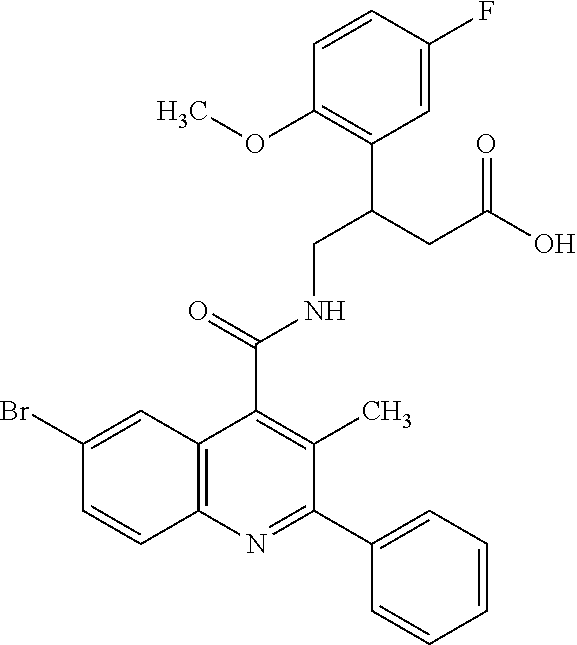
C1=CC2=C(C=C1Br)C(C(=O)NCC(CC(O)=O)C1=C(OC)C=CC(F)=C1)=C(C)C(C1=CC=CC=C1)=N2
